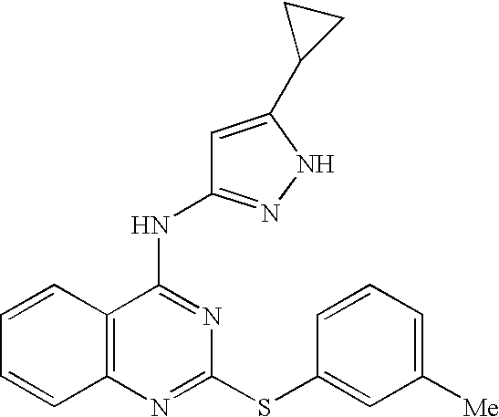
C1=CC2=C(C=C1)N=C(SC1=CC([Me])=CC=C1)N=C2NC1=NNC(C2CC2)=C1
